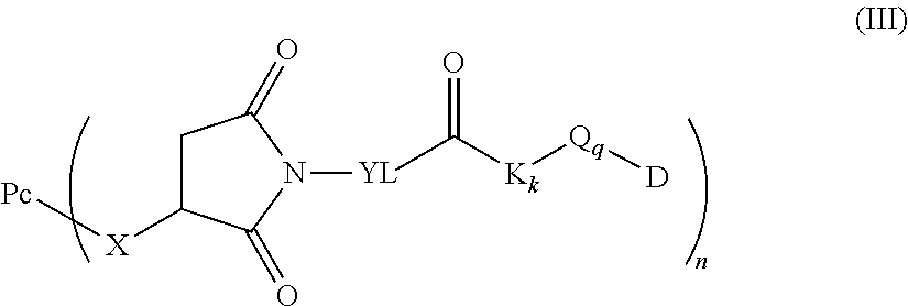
[YL](C([Kk][Qq][D])=O)N1C(=O)C([X][Pc])CC1=O
